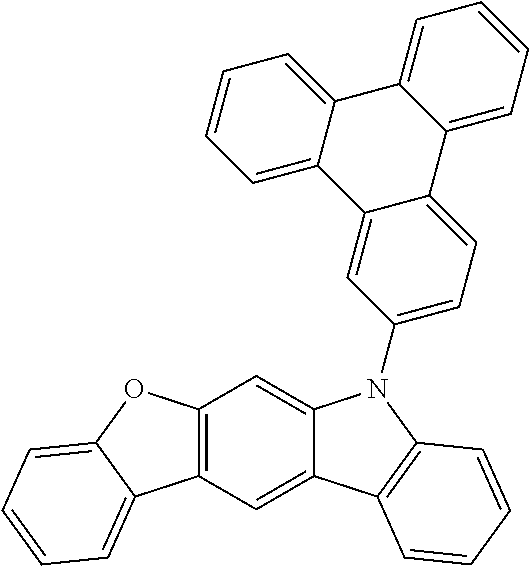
C12=C(C=C3C(=C1)N(C1=CC=C4C(=C1)C1=CC=CC=C1C1=CC=CC=C41)C1=C3C=CC=C1)C1=CC=CC=C1O2
